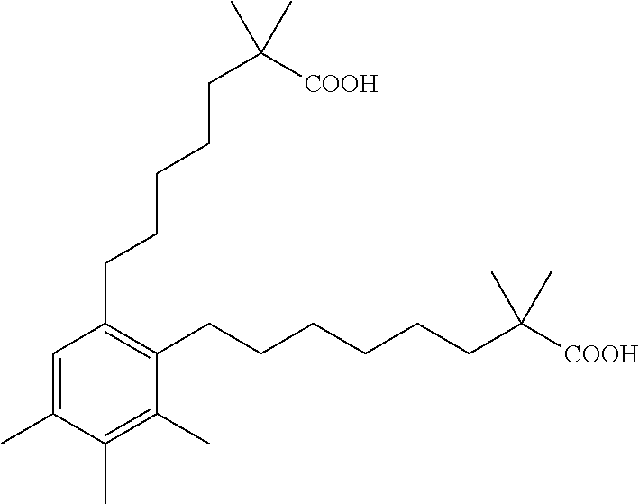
C1(CCCCCC([COOH])(C)C)=C(CCCCCCC([COOH])(C)C)C(C)=C(C)C(C)=C1
